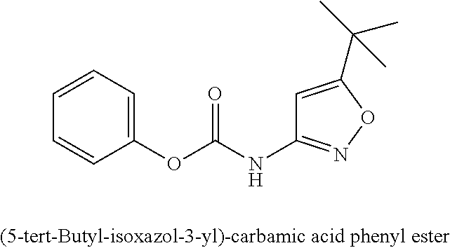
C1=CC=C(OC(NC2=NOC(C(C)(C)C)=C2)=O)C=C1
